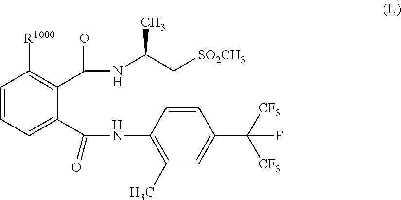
C1=CC=C(C(=O)NC2=C(C)C=C(C([CF3])([CF3])F)C=C2)C(C(=O)NC(C[SO2CH3])C)=C1[R1000]
